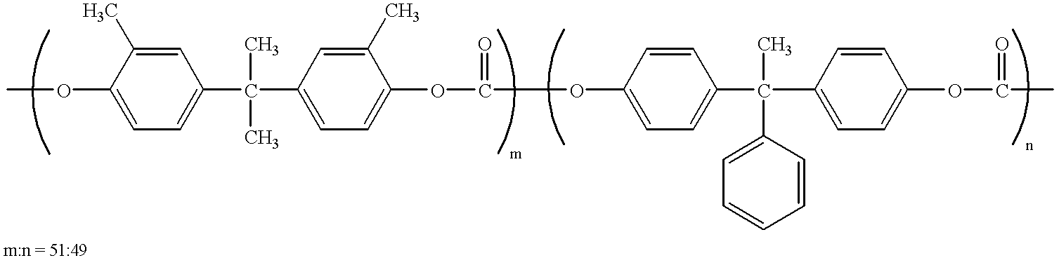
COC1=CC=C(C(C2=CC=C(OC(OC3=CC=C(C(C)(C4=CC=CC=C4)C4=CC=C(OC(C)=O)C=C4)C=C3)=O)C(C)=C2)(C)C)C=C1C
